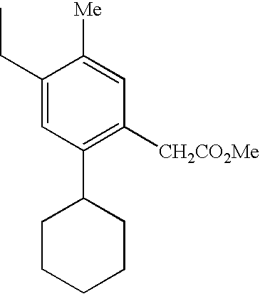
C1([Me])=CC([CH2CO2Me])=C(C2CCCCC2)C=C1CC
